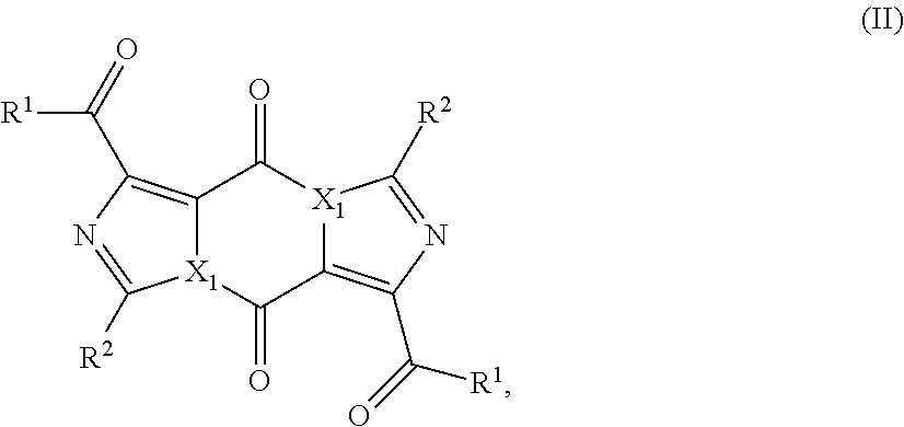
C12=C(C(=O)[R1])N=C([R2])[X1]1C(=O)C1=C(C([R1])=O)N=C([R2])[X1]1C2=O
